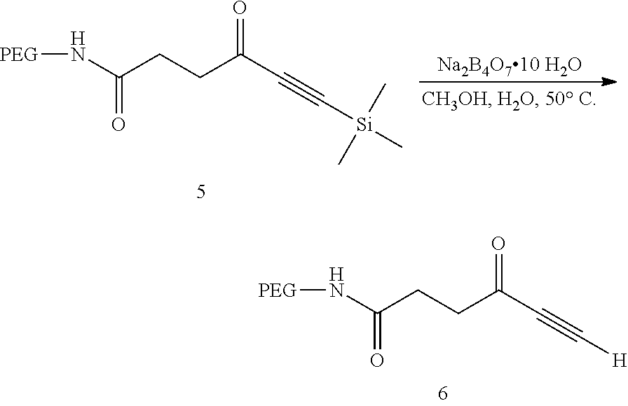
N(C(CCC(C#C[H])=O)=O)[PEG].[Na2B4O710 H2O].N(C(CCC(C#C[Si](C)(C)C)=O)=O)[PEG]
